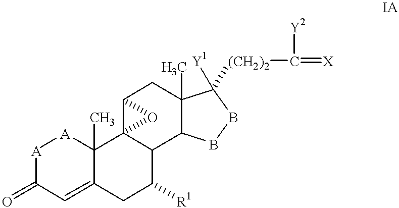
[A]1C(=O)C=C2C(C)([A]1)C13C(C([R1])C2)C2C(C)(CC1O3)C([Y1])([(CH2)2]C(=[X])[Y2])BB2
